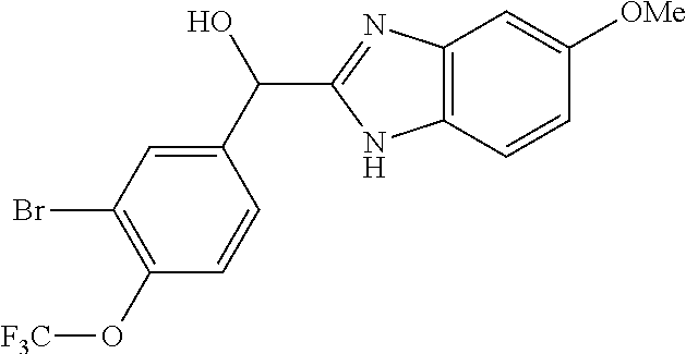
C12=C(C=CC([OMe])=C1)NC(C(C1=CC(Br)=C(O[F3C])C=C1)O)=N2
